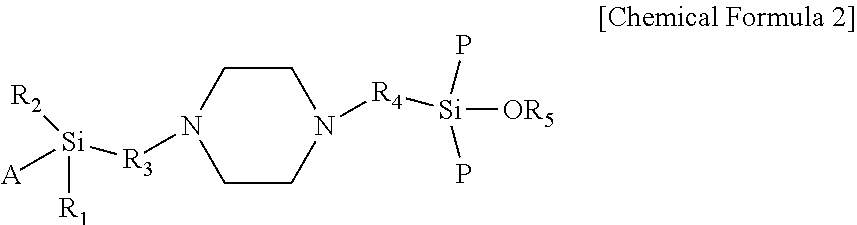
C1CN([R4][Si]([OR5])(P)P)CCN1[R3][Si]([R1])([A])[R2]
